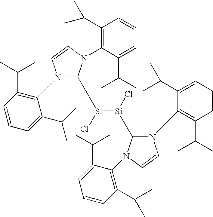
N1(C2=C(C(C)C)C=CC=C2C(C)C)C([Si]([Si](C2N(C3=C(C(C)C)C=CC=C3C(C)C)C=CN2C2=C(C(C)C)C=CC=C2C(C)C)Cl)Cl)N(C2=C(C(C)C)C=CC=C2C(C)C)C=C1
